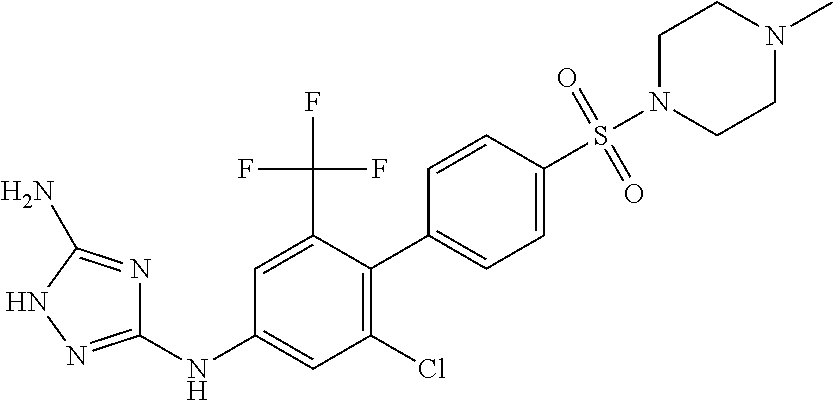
C1(NC2=CC(Cl)=C(C3=CC=C(S(N4CCN(C)CC4)(=O)=O)C=C3)C(C(F)(F)F)=C2)=NNC(N)=N1
